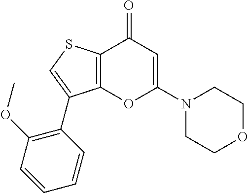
C12=C(C(=O)C=C(N3CCOCC3)O1)SC=C2C1=C(OC)C=CC=C1
